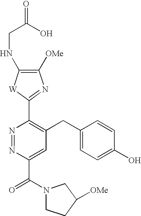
N1=NC(C(N2CCC([OMe])C2)=O)=CC(CC2=CC=C(O)C=C2)=C1C1=NC([OMe])=C(NCC(=O)O)[W]1
